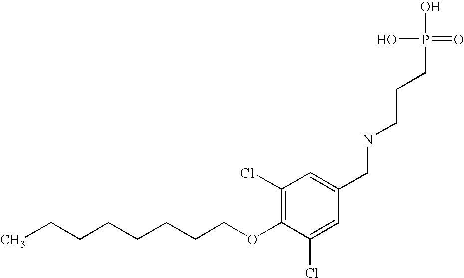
C(CCCCCCOC1=C(Cl)C=C(CNCCCP(O)(O)=O)C=C1Cl)C
